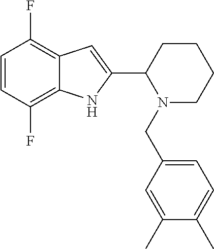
C1=CC(F)=C2C(=C1F)C=C(C1CCCCN1CC1=CC=C(C)C(C)=C1)N2
